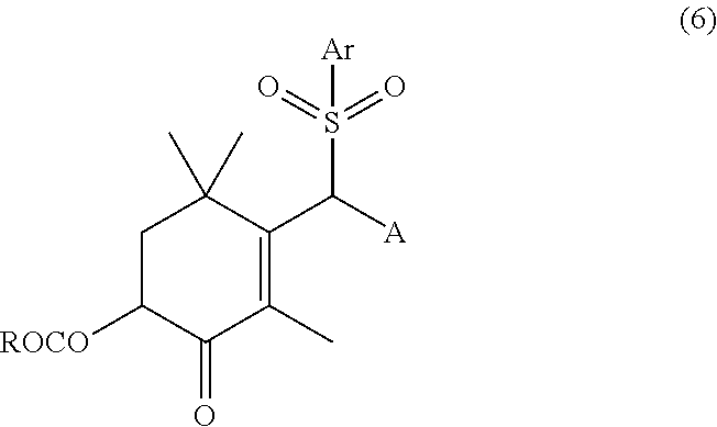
C1C([ROCO])C(=O)C(C)=C(C([A])S(=O)(=O)[Ar])C1(C)C
